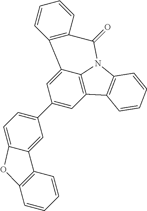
C1(C2=CC=C3C(=C2)C2=C(C=CC=C2)O3)=CC2=C3C(=C1)C1=C(C(=O)N3C3=C2C=CC=C3)C=CC=C1
